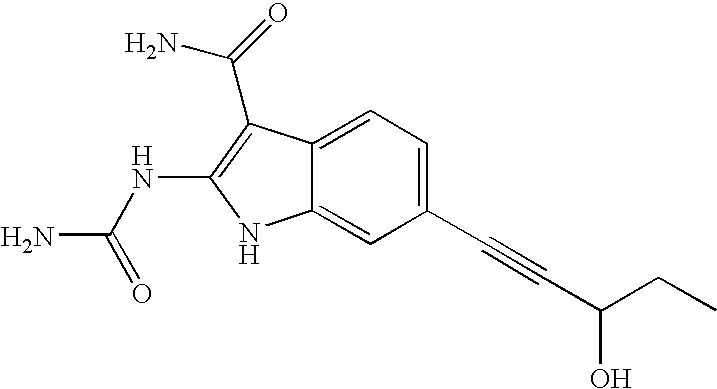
C1(C#CC(CC)O)=CC=C2C(=C1)NC(NC(N)=O)=C2C(=O)N
